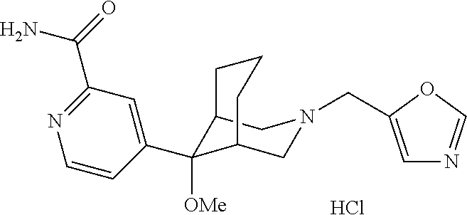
C12C([OMe])(C3=CC(C(=O)N)=NC=C3)C(CN(CC3=CN=CO3)C1)CCC2.Cl
